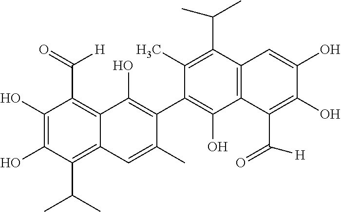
C1(O)=C(O)C(C(C)C)=C2C(=C1C(=O)[H])C(O)=C(C1=C(O)C3=C(C(C(C)C)=C1C)C=C(O)C(O)=C3C([H])=O)C(C)=C2
